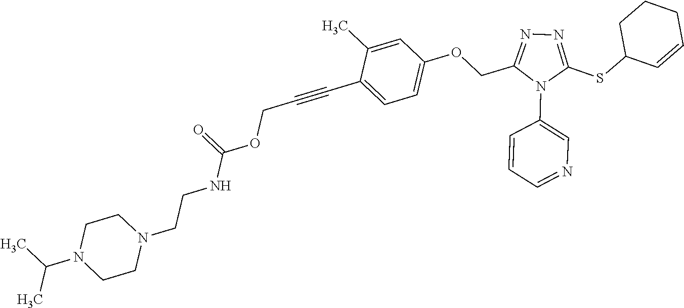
C1=C(C)C(C#CCOC(=O)NCCN2CCN(C(C)C)CC2)=CC=C1OCC1=NN=C(SC2C=CCCC2)N1C1=CN=CC=C1
